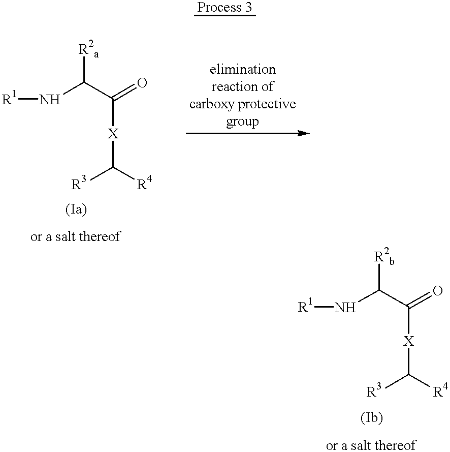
N(C(C(=O)[X]C([R3])[R4])[R2a])[R1].N(C(C(=O)[X]C([R3])[R4])[R2b])[R1]
